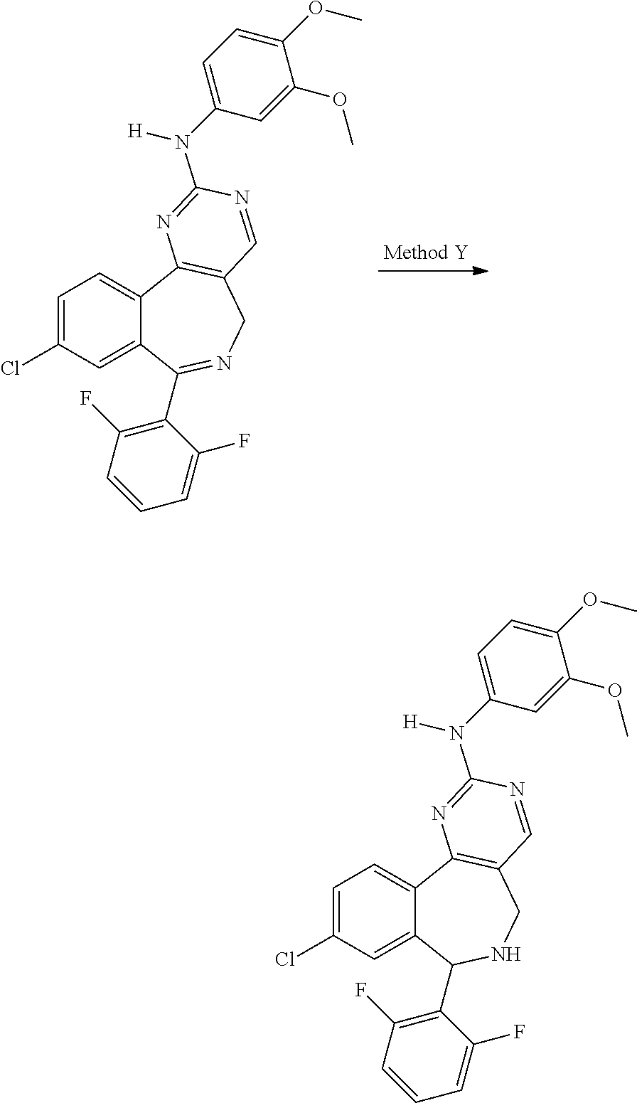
C1=C(Cl)C=C2C(=C1)C1=C(CNC2C2=C(F)C=CC=C2F)C=NC(N(C2=CC=C(OC)C(OC)=C2)[H])=N1.C1=C(Cl)C=C2C(=C1)C1=C(CN=C2C2=C(F)C=CC=C2F)C=NC(N(C2=CC=C(OC)C(OC)=C2)[H])=N1
